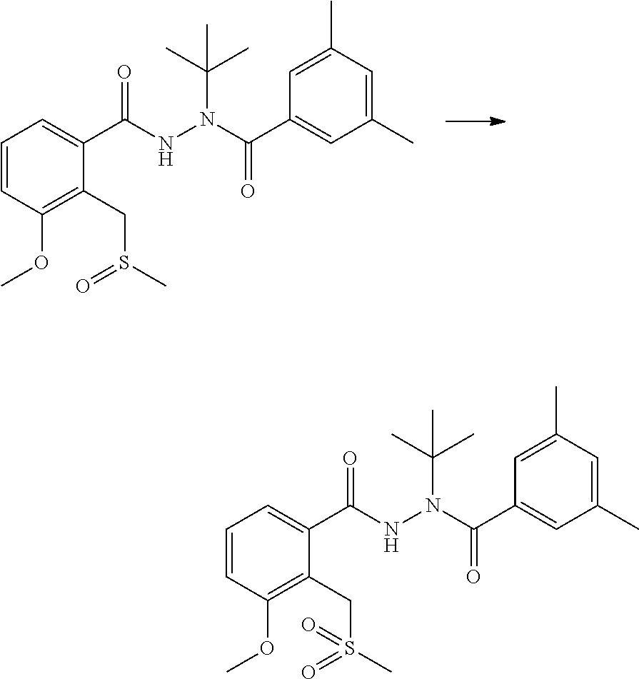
C1=CC(OC)=C(CS(C)=O)C(C(NN(C(C2=CC(C)=CC(C)=C2)=O)C(C)(C)C)=O)=C1.C1=CC(OC)=C(CS(C)(=O)=O)C(C(NN(C(C2=CC(C)=CC(C)=C2)=O)C(C)(C)C)=O)=C1
